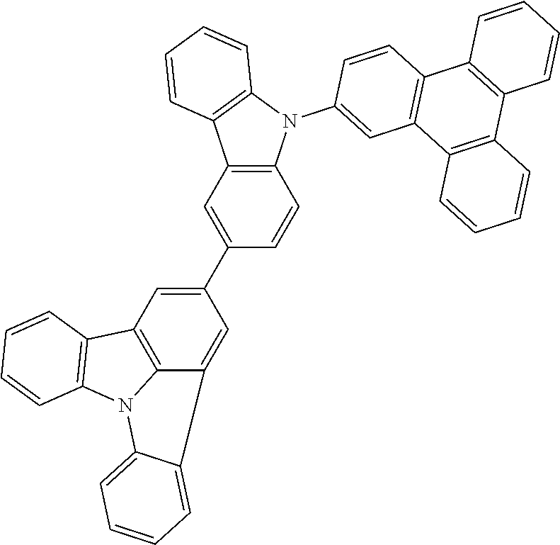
C1(C2=CC3=C4C(=C2)C2=CC=CC=C2N4C2=C3C=CC=C2)=CC2=C(C=C1)N(C1=CC3=C(C=C1)C1=C(C4=C3C=CC=C4)C=CC=C1)C1=C2C=CC=C1
